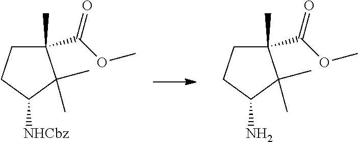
C1(C)(C(OC)=O)CCC([NHCbz])C1(C)C.C1(C)(C(OC)=O)CCC(N)C1(C)C
